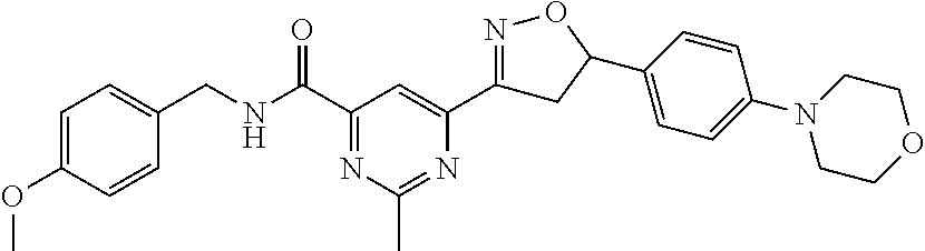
C1=C(OC)C=CC(CNC(C2=NC(C)=NC(C3=NOC(C4=CC=C(N5CCOCC5)C=C4)C3)=C2)=O)=C1
